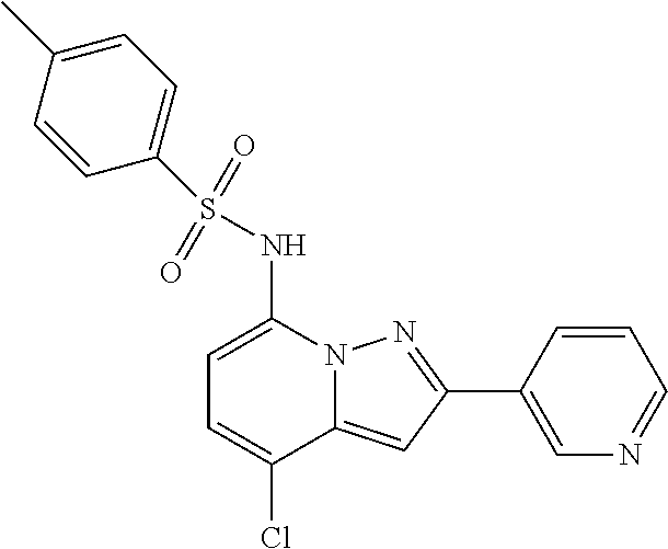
C1(C2=NN3C(=C2)C(Cl)=CC=C3NS(C2=CC=C(C)C=C2)(=O)=O)=CN=CC=C1
